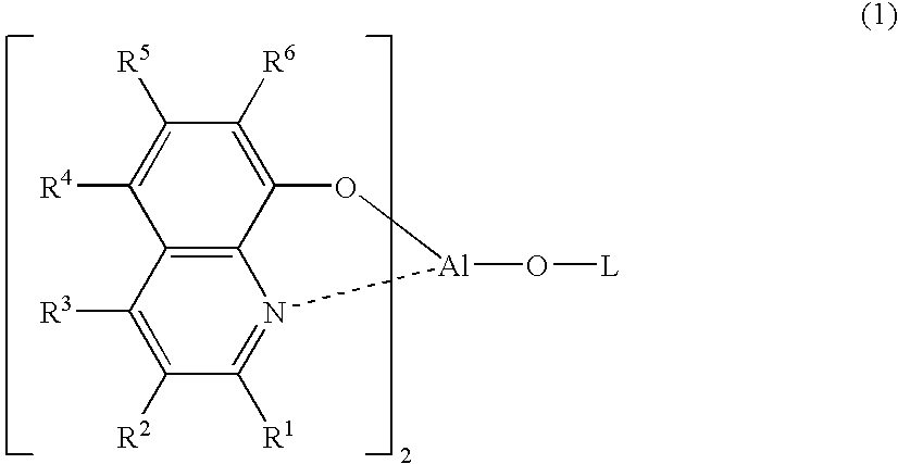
C12=C3C(=C([R6])C([R5])=C1[R4])O[Al](O[L])N3=C([R1])C([R2])=C2[R3]
